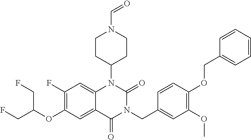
C1(F)=C(OC(CF)CF)C=C2C(=C1)N(C1CCN(C=O)CC1)C(=O)N(CC1=CC(OC)=C(OCC3=CC=CC=C3)C=C1)C2=O
